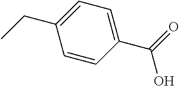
CCC1=CC=C(C(=O)O)C=C1
